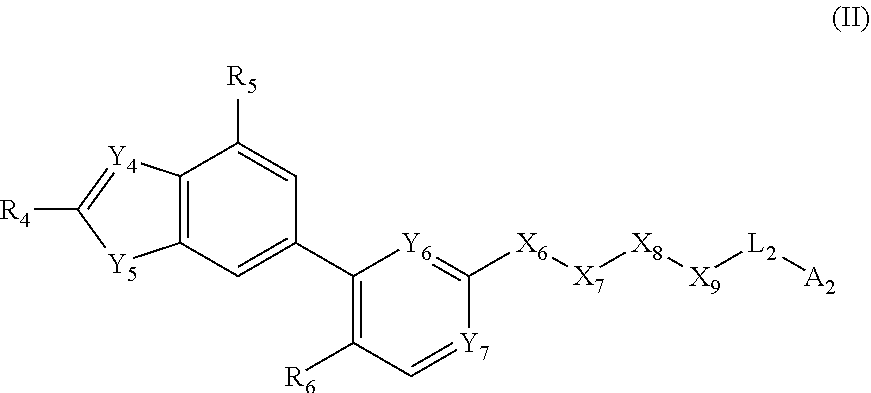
[L2]([A2])[X9][X8][X7][X6]C1=[Y6]C(C2=CC3=C([Y4]=C([R4])[Y5]3)C([R5])=C2)=C([R6])C=[Y7]1
